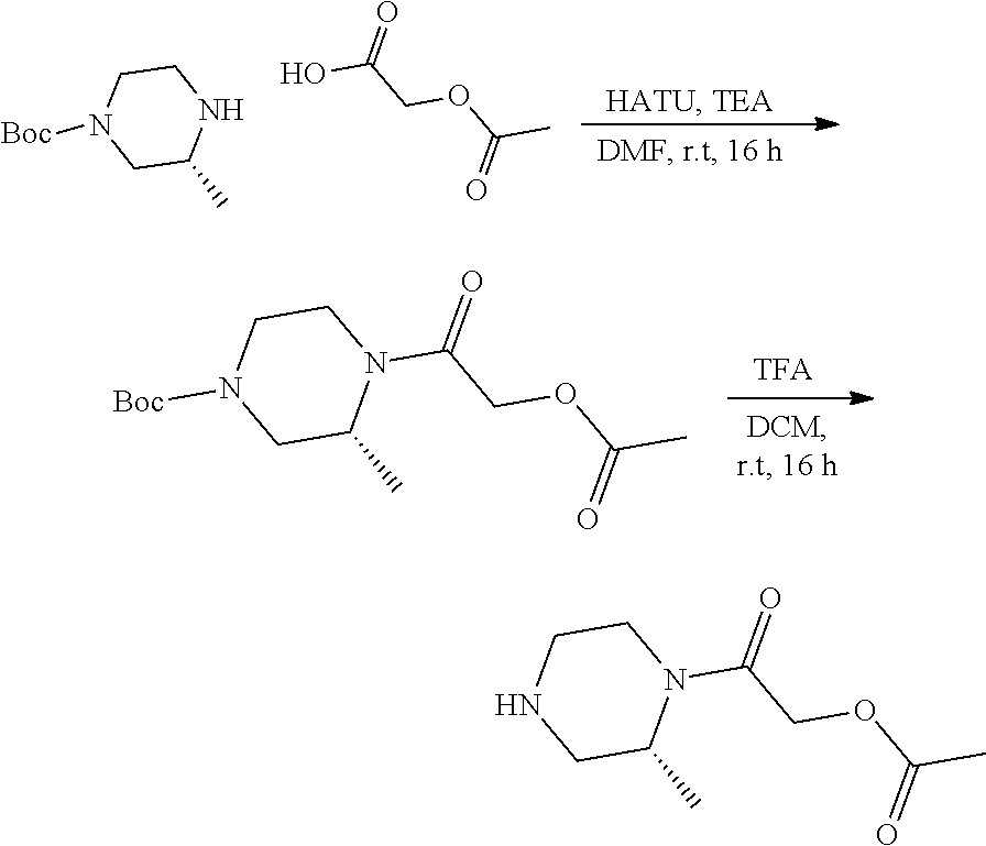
C1CN([Boc])CC(C)N1.OC(COC(C)=O)=O.C1N([Boc])CC(C)N(C(=O)COC(C)=O)C1.C1NCC(C)N(C(=O)COC(C)=O)C1
